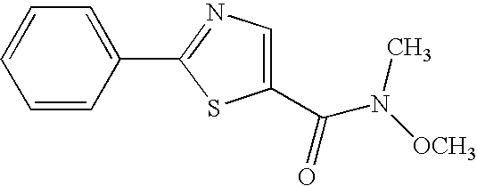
C1=CC(C2=NC=C(C(=O)N(C)[OCH3])S2)=CC=C1
